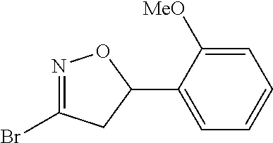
N1=C(Br)CC(C2=CC=CC=C2[MeO])O1
